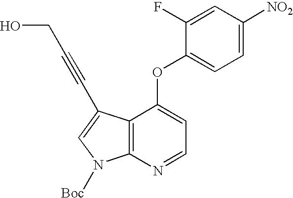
O(C1=CC=NC2=C1C(C#CCO)=CN2[Boc])C1=CC=C([NO2])C=C1F
